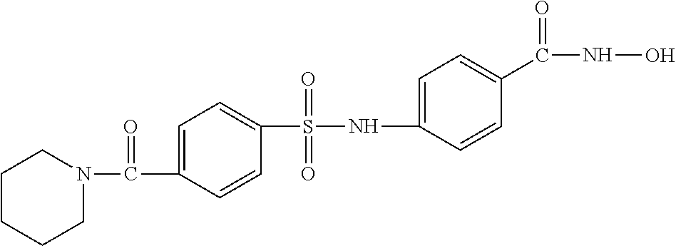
C1(S(NC2=CC=C(C(NO)=O)C=C2)(=O)=O)=CC=C(C(N2CCCCC2)=O)C=C1
